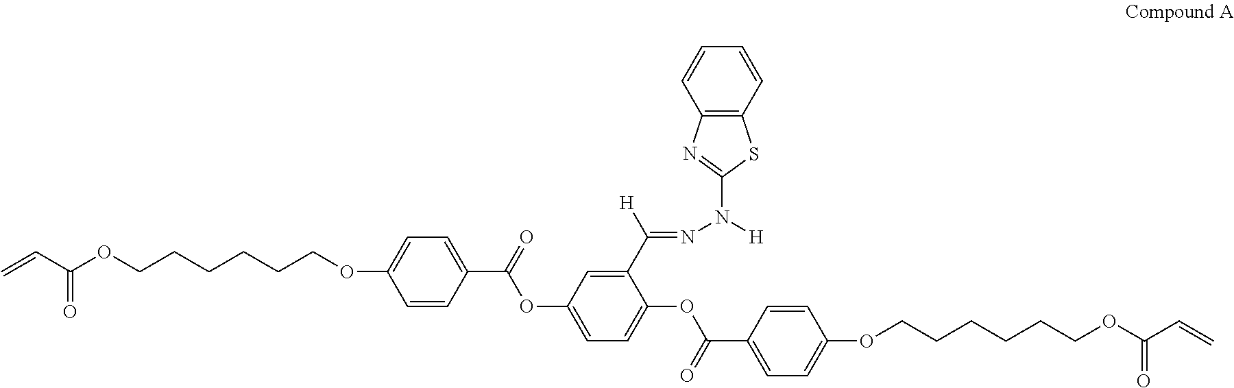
C=CC(OCCCCCCOC1=CC=C(C(=O)OC2=CC=C(OC(C3=CC=C(OCCCCCCOC(C=C)=O)C=C3)=O)C(C([H])=NN([H])C3=NC4=C(S3)C=CC=C4)=C2)C=C1)=O
